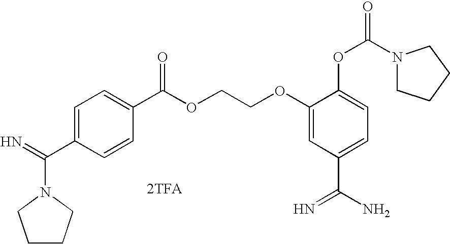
[2TFA].N1(C(=N)C2=CC=C(C(OCCOC3=CC(C(N)=N)=CC=C3OC(N3CCCC3)=O)=O)C=C2)CCCC1
